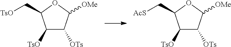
C1([TsO])C([OTs])C([OMe])OC1C[AcS].C1([TsO])C([OTs])C([OMe])OC1C[TsO]
